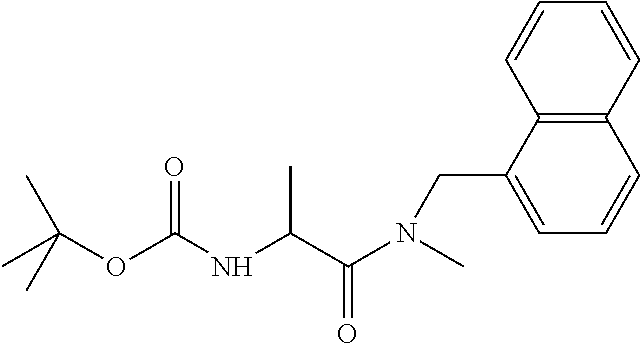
C(OC(NC(C(N(C)CC1=CC=CC2=C1C=CC=C2)=O)C)=O)(C)(C)C
